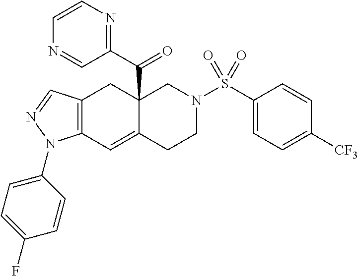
C12=C(C=C3C(C(C4=NC=CN=C4)=O)(C1)CN(S(C1=CC=C([CF3])C=C1)(=O)=O)CC3)N(C1=CC=C(F)C=C1)N=C2
